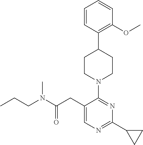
C1=C(CC(N(CCC)C)=O)C(N2CCC(C3=C(OC)C=CC=C3)CC2)=NC(C2CC2)=N1
